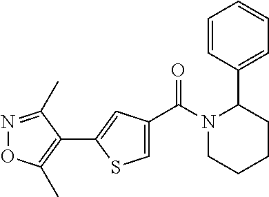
N1(C(=O)C2=CSC(C3=C(C)ON=C3C)=C2)CCCCC1C1=CC=CC=C1
